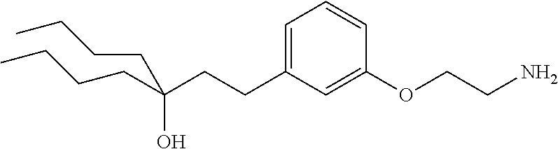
C1=C(CCC(CCCC)(O)CCCC)C=C(OCCN)C=C1
